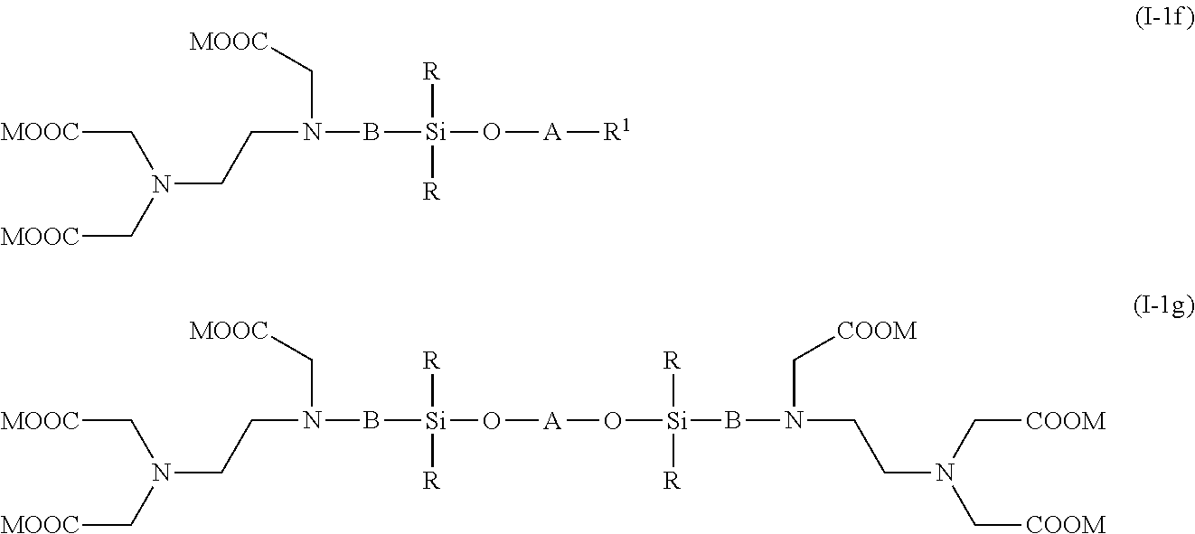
[MOOC]CN(CCN(C[MOOC])B[Si](O[A][R1])([R])[R])C[MOOC].[MOOC]CN(CCN(C[MOOC])B[Si](O[A]O[Si](BN(CCN(C[COOM])C[COOM])C[COOM])([R])[R])([R])[R])C[MOOC]
